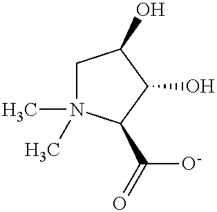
C1N(C)(C)C(C(=O)[O-])C(O)C1O
